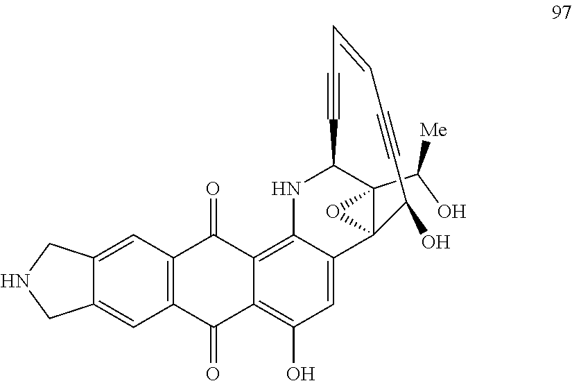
C12(C(O)[Me])C3(C4=CC(O)=C5C(=O)C6=C(C(=O)C5=C4NC1C#CC=CC#CC3O)C=C1C(=C6)CNC1)O2
